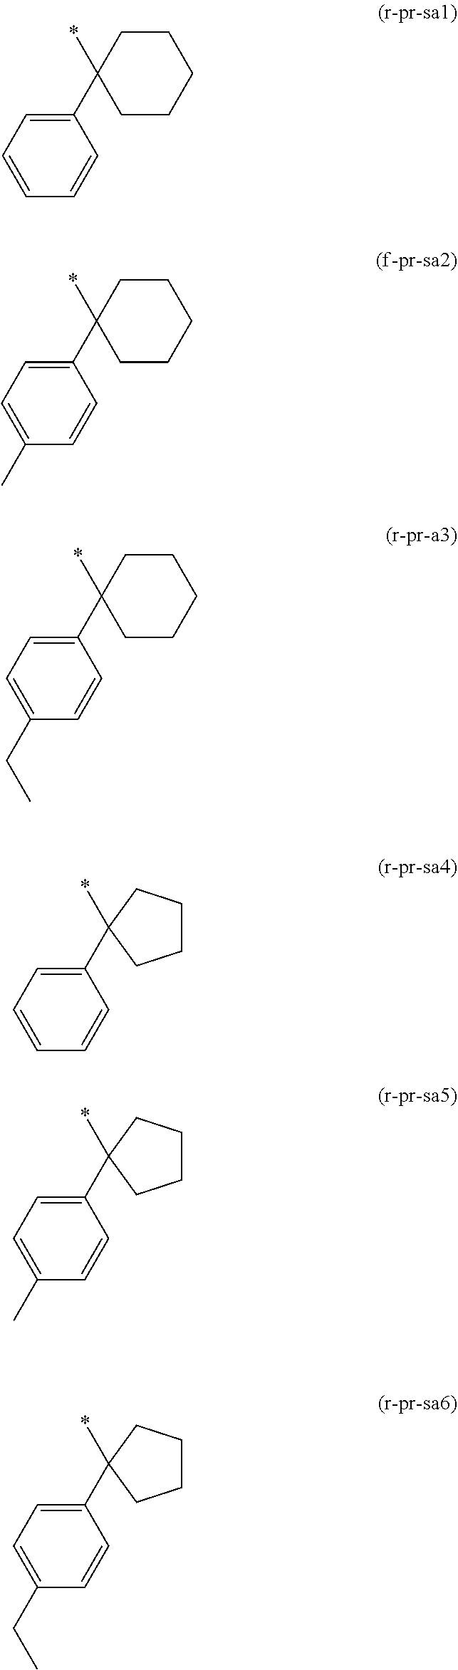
C1(C2(*)CCCCC2)=CC=CC=C1.C1(C2(*)CCCCC2)=CC=C(C)C=C1.C1(C2(*)CCCCC2)=CC=C(CC)C=C1.C1(C2(*)CCCC2)=CC=CC=C1.C1(C2(*)CCCC2)=CC=C(C)C=C1.C1(C2(*)CCCC2)=CC=C(CC)C=C1
